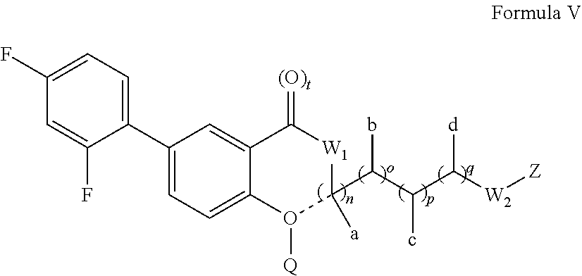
C1(C2=CC=C(F)C=C2F)=CC=C2C(=C1)C(=[(O)t])[W1]C([a])(C(C(C([W2][Z])[d])c)b)O2[Q]
